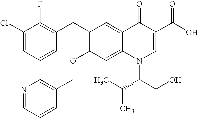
C1(Cl)=CC=CC(CC2=C(OCC3=CN=CC=C3)C=C3C(=C2)C(=O)C(C(O)=O)=CN3C(C(C)C)CO)=C1F
